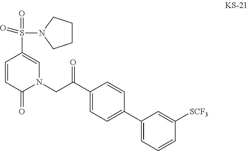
C1=CC(=O)N(CC(C2=CC=C(C3=CC=CC([SCF3])=C3)C=C2)=O)C=C1S(=O)(=O)N1CCCC1
